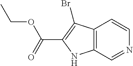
C12=C(C=NC=C1)NC(C(=O)OCC)=C2Br
